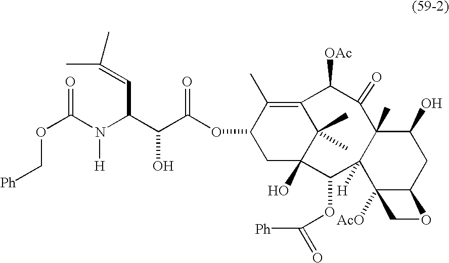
O=C(N(C(C=C(C)C)C(C(OC1CC2(O)C(C)(C)C(=C1C)C([OAc])C(=O)C1(C)C([H])(C2OC([Ph])=O)C2([AcO])C(CC1O)OC2)=O)O)[H])OC[Ph]
